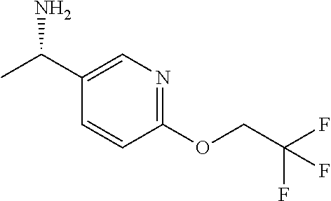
C1(OCC(F)(F)F)=NC=C(C(C)N)C=C1
